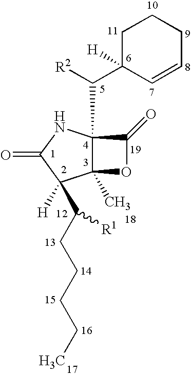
C1C(C(C23C(C)(C([H])(C(CCCCC)[R1])C(=O)N2)OC3=O)[R2])([H])C=CCC1
